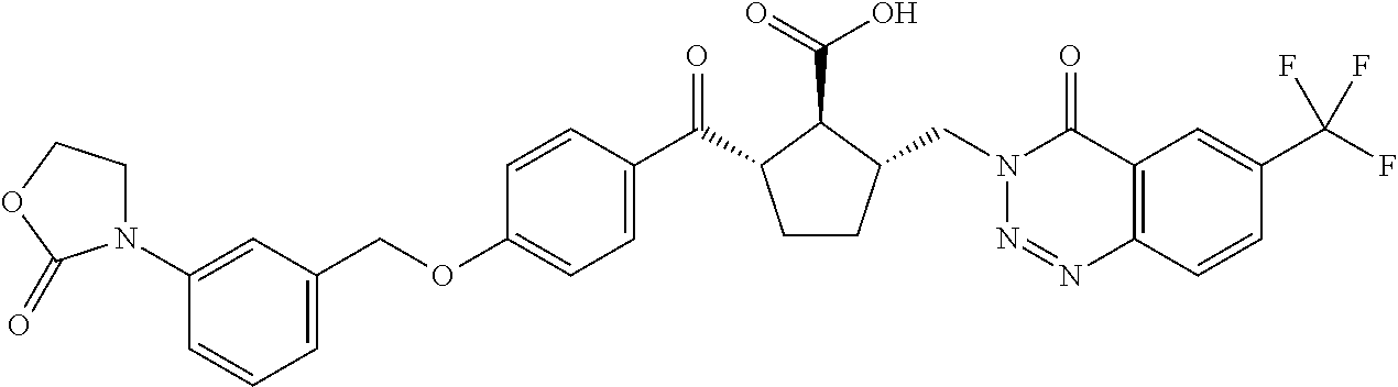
C1(COC2=CC=C(C(=O)C3CCC(CN4N=NC5=C(C4=O)C=C(C(F)(F)F)C=C5)C3C(=O)O)C=C2)=CC=CC(N2CCOC2=O)=C1
